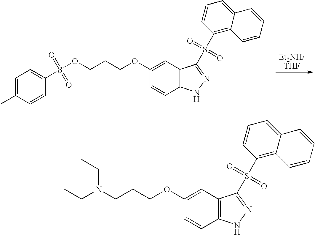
C1=C(C)C=CC(S(OCCCOC2=CC3=C(C=C2)NN=C3S(C2=C3C(=CC=C2)C=CC=C3)(=O)=O)(=O)=O)=C1.C(N(CCCOC1=CC2=C(C=C1)NN=C2S(C1=C2C(=CC=C1)C=CC=C2)(=O)=O)CC)C
